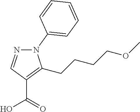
N1(C2=CC=CC=C2)N=CC(C(=O)O)=C1CCCCOC
